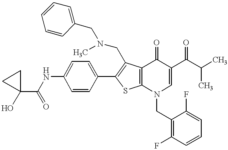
C1(NC(C2(O)CC2)=O)=CC=C(C2=C(CN(C)CC3=CC=CC=C3)C3=C(S2)N(CC2=C(F)C=CC=C2F)C=C(C(C(C)C)=O)C3=O)C=C1
